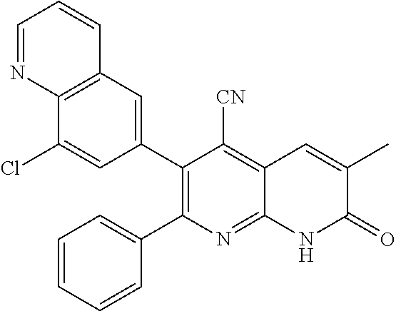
C12=C(C=C(C3=C(C4=CC=CC=C4)N=C4C(=C3[CN])C=C(C)C(=O)N4)C=C1Cl)C=CC=N2
